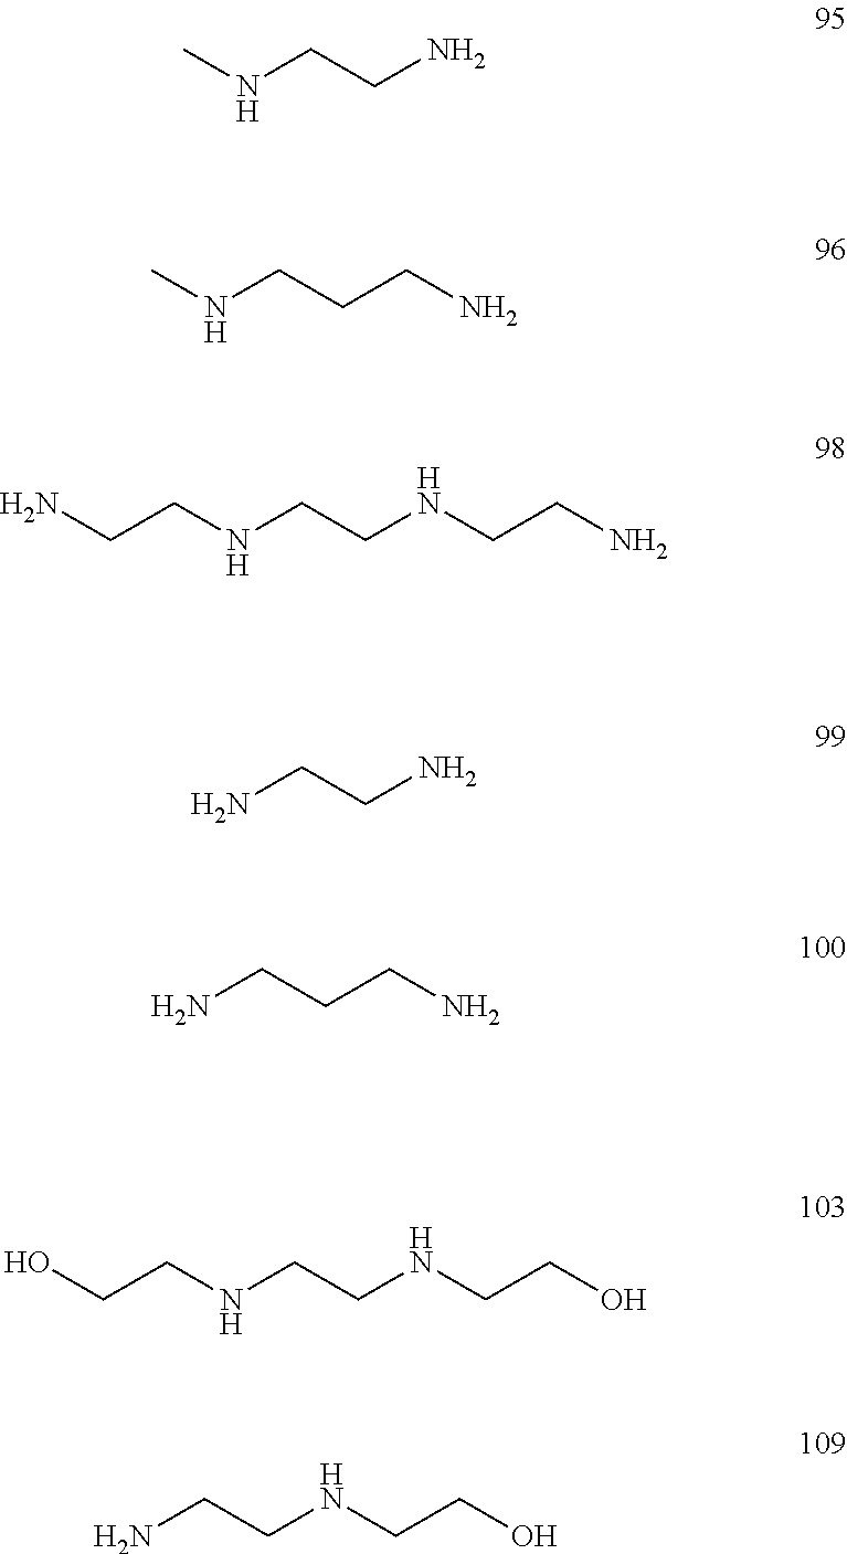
CNCCN.CNCCCN.C(CNCCN)NCCN.NCCN.NCCCN.C(CNCCO)NCCO.C(CNCCO)N
